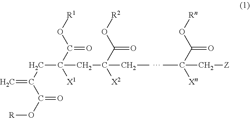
[R]OC(=O)C(CC(C(O[R1])=O)([X1])CC([X2])(C(O[R2])=O)CC)=C.CC([Xn])(C(O[Rn])=O)C[Z]
